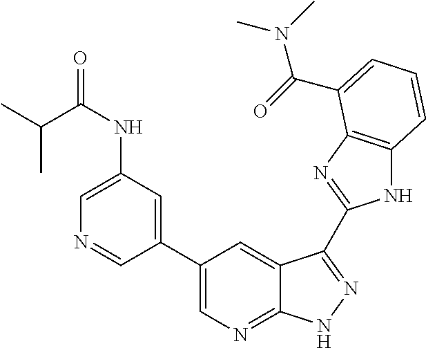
C1(C2=CN=C3C(=C2)C(C2=NC4=C(N2)C=CC=C4C(=O)N(C)C)=NN3)=CC(NC(=O)C(C)C)=CN=C1
